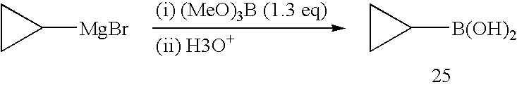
C1CC1[MgBr].C1CC1[B(OH)2]
